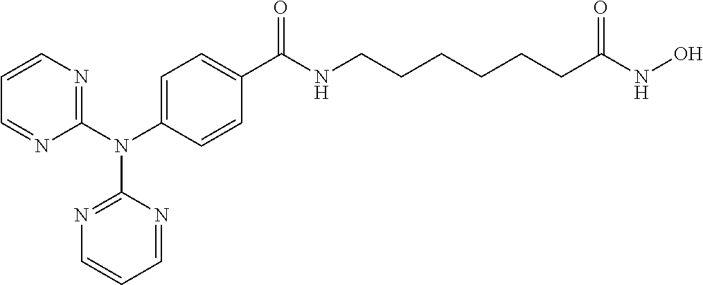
C1(N(C2=CC=C(C(NCCCCCCC(NO)=O)=O)C=C2)C2=NC=CC=N2)=NC=CC=N1
